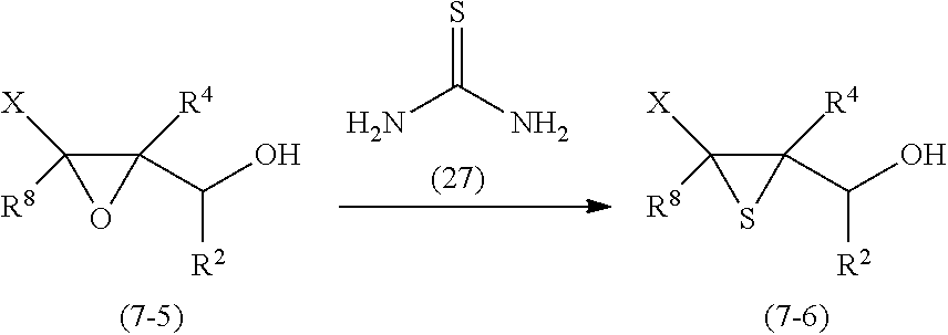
C(O)(C1([R4])C([X])([R8])O1)[R2].NC(N)=S.C(O)(C1([R4])C([X])([R8])S1)[R2]
